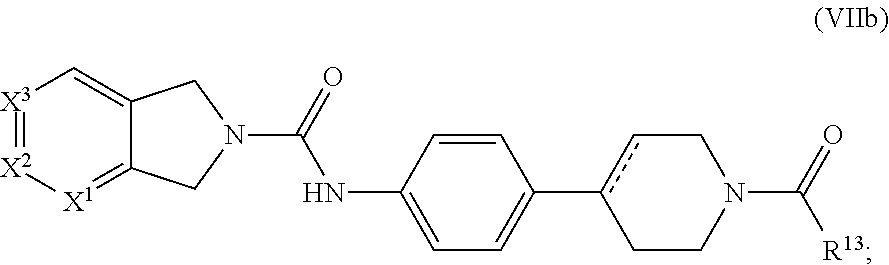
[X3]1=[X2][X1]=C2C(=C1)CN(C(=O)NC1=CC=C(c3cCN(C(=O)[R13])CC3)C=C1)C2
